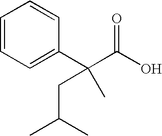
C1=CC=C(C(C(O)=O)(C)CC(C)C)C=C1
